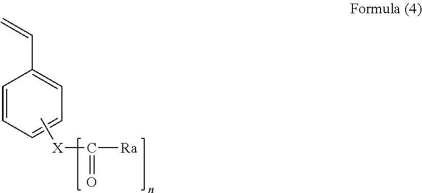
C1=CC=CC=C1C=C.C[X]C([Ra])=O
